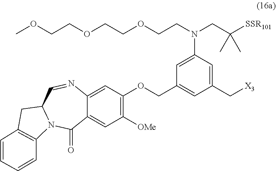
C1(C[X3])=CC(N(CCOCCOCCOC)CC([SSR101])(C)C)=CC(COC2=C([OMe])C=C3C(=C2)N=CC2N(C3=O)C3=C(C2)C=CC=C3)=C1
